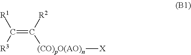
C(=C([R2])[(CO)pO(AO)n][X])([R3])[R1]
